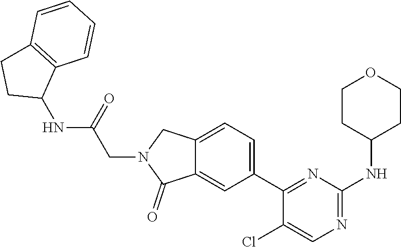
C1(Cl)=CN=C(NC2CCOCC2)N=C1C1=CC=C2C(=C1)C(=O)N(CC(NC1C3=C(C=CC=C3)CC1)=O)C2
